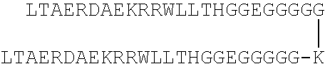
[LTAERDAEKRRWLLTHGGEGGGGG-K][LTAERDAEKRRWLLTHGGEGGGGG]
